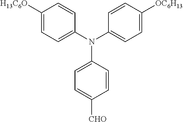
[OC6H13]C1=CC=C(N(C2=CC=C([CHO])C=C2)C2=CC=C([H13C6O])C=C2)C=C1
